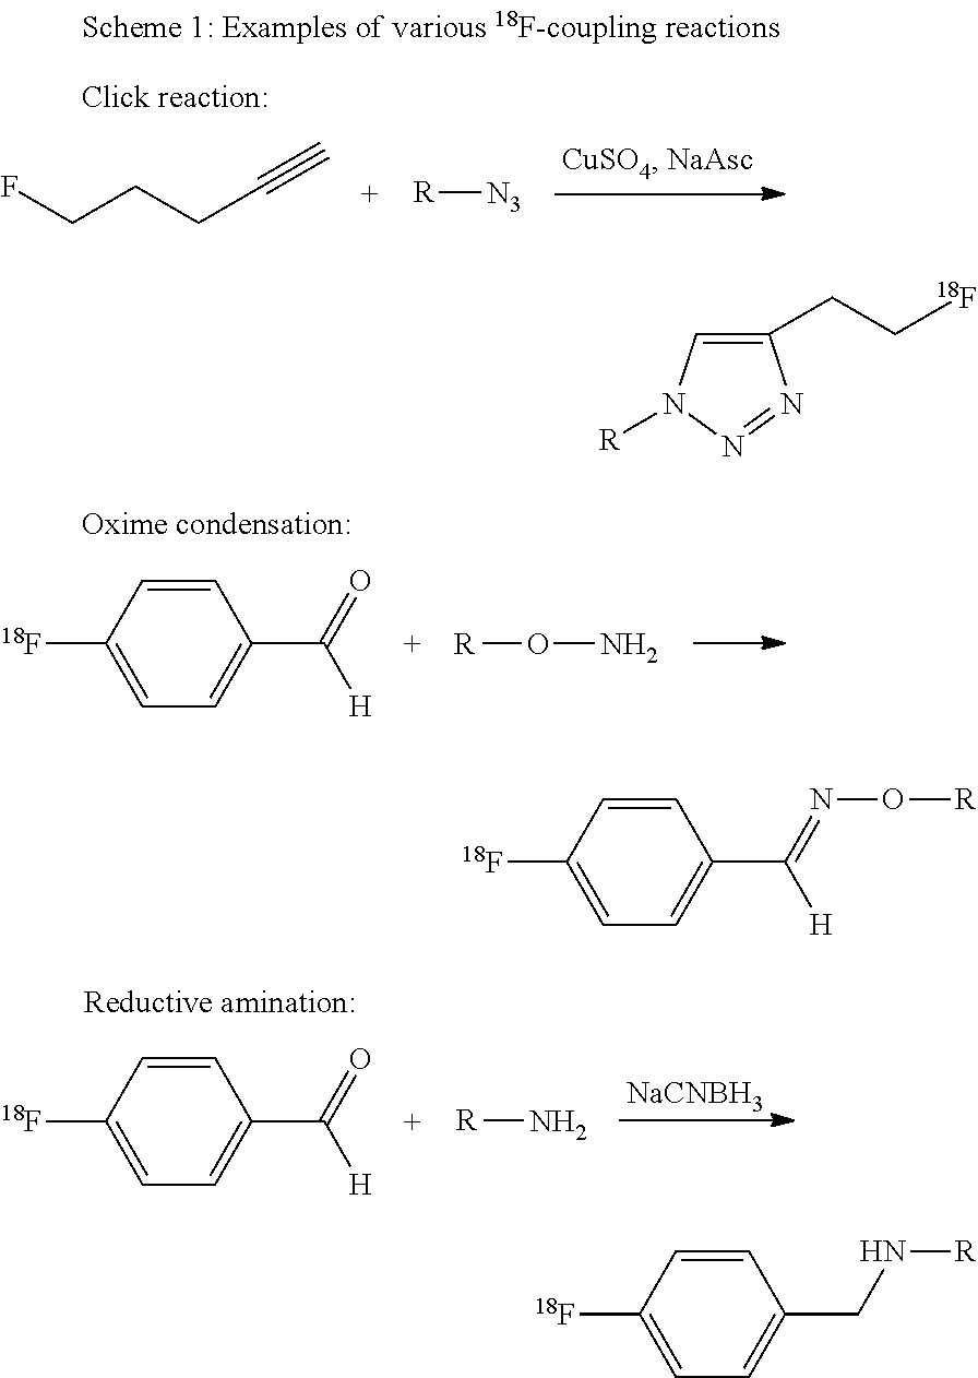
[NaCNBH3].C1=CC([18F])=CC=C1C(=O)[H].[R]N.FCCCC#C.[R][N3].C1=CC([18F])=CC=C1C(=O)[H].[R]ON.C1(CC[18F])=CN([R])N=N1.C1=CC([18F])=CC=C1C(=NO[R])[H].C1=CC([18F])=CC=C1CN[R]
